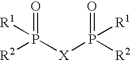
P([X]P(=O)([R1])[R2])(=O)([R1])[R2]
